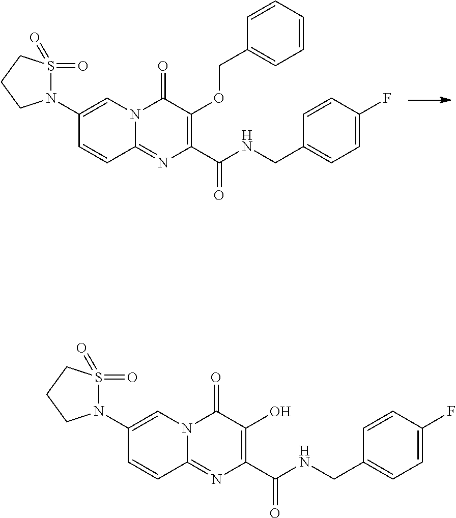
C1=C(N2S(=O)(=O)CCC2)C=CC2=NC(C(NCC3=CC=C(F)C=C3)=O)=C(OCC3=CC=CC=C3)C(=O)N12.C1=C(N2S(=O)(=O)CCC2)C=CC2=NC(C(NCC3=CC=C(F)C=C3)=O)=C(O)C(=O)N12
